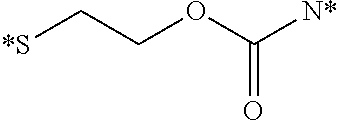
C([*S])COC(=O)[N*]
